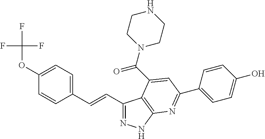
C1(C=CC2=CC=C(OC(F)(F)F)C=C2)=NNC2=C1C(C(N1CCNCC1)=O)=CC(C1=CC=C(O)C=C1)=N2
